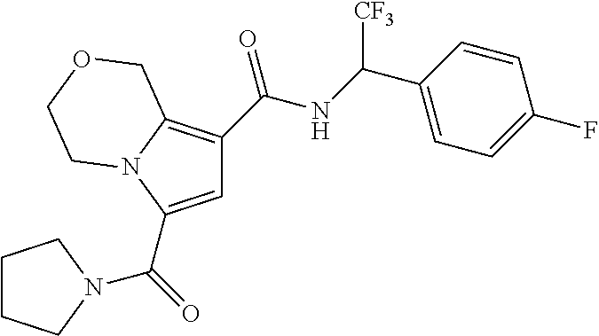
C1=C(C(=O)N2CCCC2)N2C(=C1C(NC(C1=CC=C(F)C=C1)[CF3])=O)COCC2
